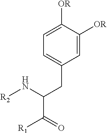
C1=C(CC(C([R1])=O)N[R2])C=C([OR])C([OR])=C1
